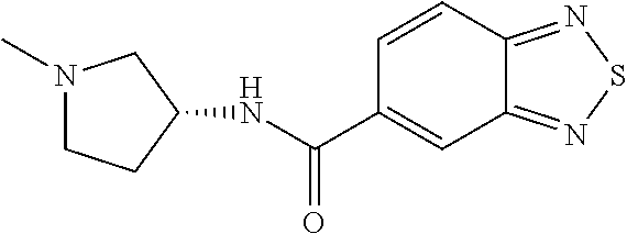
N1(C)CCC(NC(C2=CC3=NSN=C3C=C2)=O)C1
